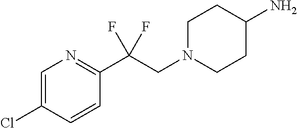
C1=C(Cl)C=CC(C(CN2CCC(N)CC2)(F)F)=N1
